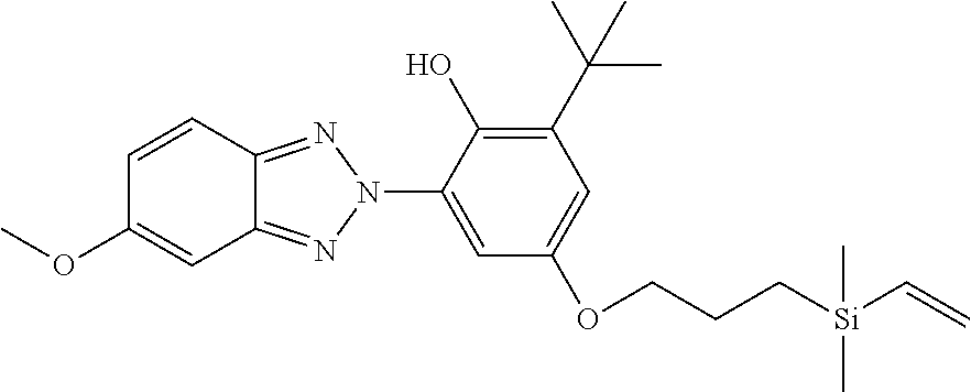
C1=CC(OC)=CC2=NN(C3=CC(OCCC[Si](C=C)(C)C)=CC(C(C)(C)C)=C3O)N=C12
